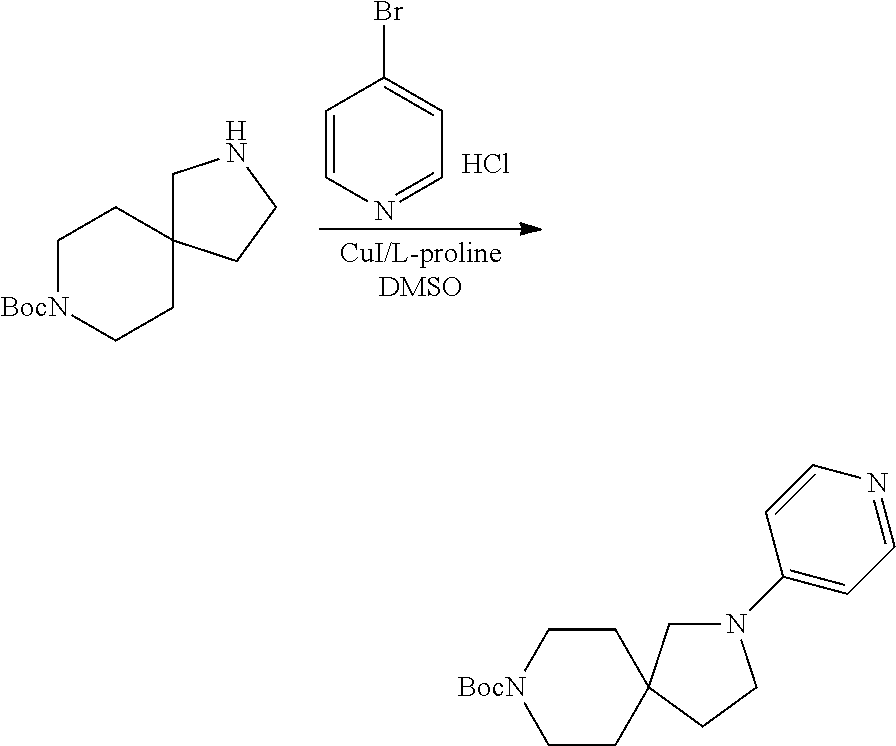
C1[BocN]CCC2(C1)CNCC2.C1=CN=CC=C1Br.Cl.C1C[BocN]CCC12CN(C1=CC=NC=C1)CC2
